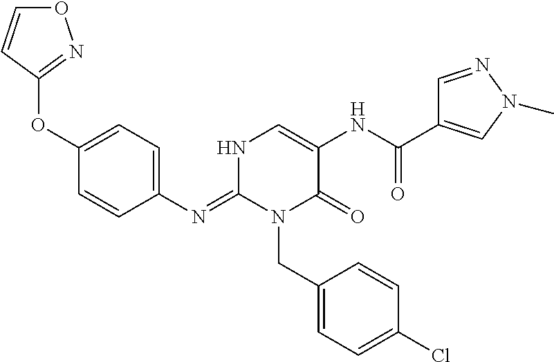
C1(N=C2N(CC3=CC=C(Cl)C=C3)C(=O)C(NC(=O)C3=CN(C)N=C3)=CN2)=CC=C(OC2=NOC=C2)C=C1
